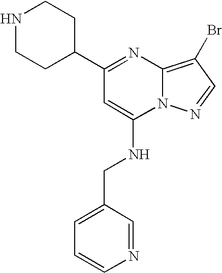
C1(C2=NC3=C(Br)C=NN3C(NCC3=CC=CN=C3)=C2)CCNCC1
